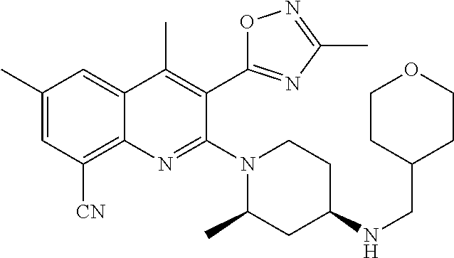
C1(C)=CC([CN])=C2C(=C1)C(C)=C(C1=NC(C)=NO1)C(N1CCC(NCC3CCOCC3)CC1C)=N2
